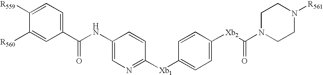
C1([R559])=CC=C(C(NC2=CN=C([Xb1]C3=CC=C([Xb2]C(N4CCN([R561])CC4)=O)C=C3)C=C2)=O)C=C1[R560]
